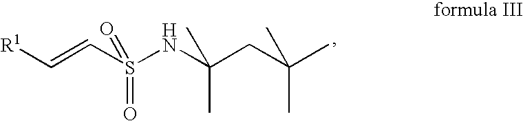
C(=CS(NC(CC(C)(C)C)(C)C)(=O)=O)[R1]
